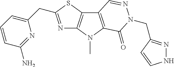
N1=C(CC2=CC=CC(N)=N2)SC2=C1N(C)C1=C2C=NN(CC2=NNC=C2)C1=O
